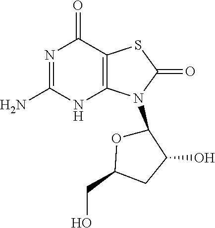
N1=C(N)NC2=C(C1=O)SC(=O)N2C1OC(CO)CC1O
